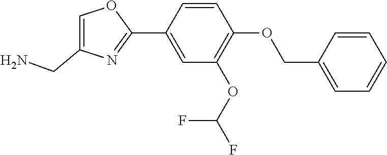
C1=CC(C2=NC(CN)=CO2)=CC(OC(F)F)=C1OCC1=CC=CC=C1
